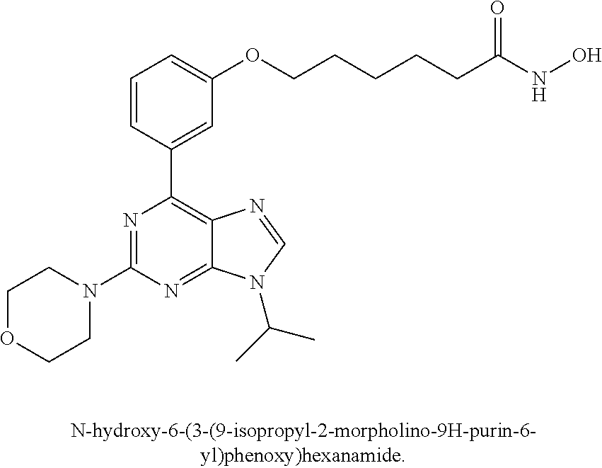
C1OCCN(C2=NC(C3=CC(OCCCCCC(NO)=O)=CC=C3)=C3C(=N2)N(C(C)C)C=N3)C1
